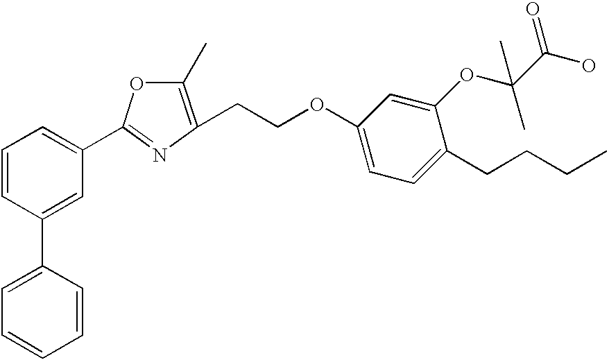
C1=CC=CC(C2=CC(C3=NC(CCOC4=CC=C(CCCC)C(OC(C(O)=O)(C)C)=C4)=C(C)O3)=CC=C2)=C1
